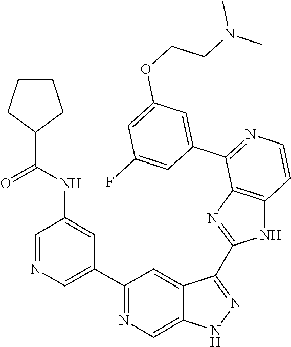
C1(C2=CN=CC(NC(C3CCCC3)=O)=C2)=NC=C2C(=C1)C(C1=NC3=C(N1)C=CN=C3C1=CC(OCCN(C)C)=CC(F)=C1)=NN2
